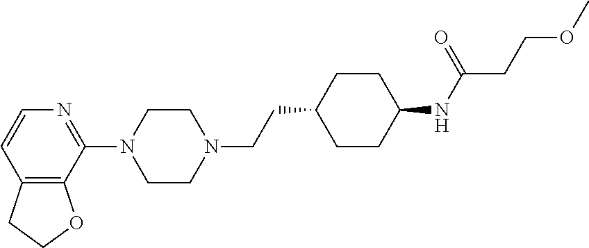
C12=C(C(N3CCN(CCC4CCC(NC(CCOC)=O)CC4)CC3)=NC=C1)OCC2
